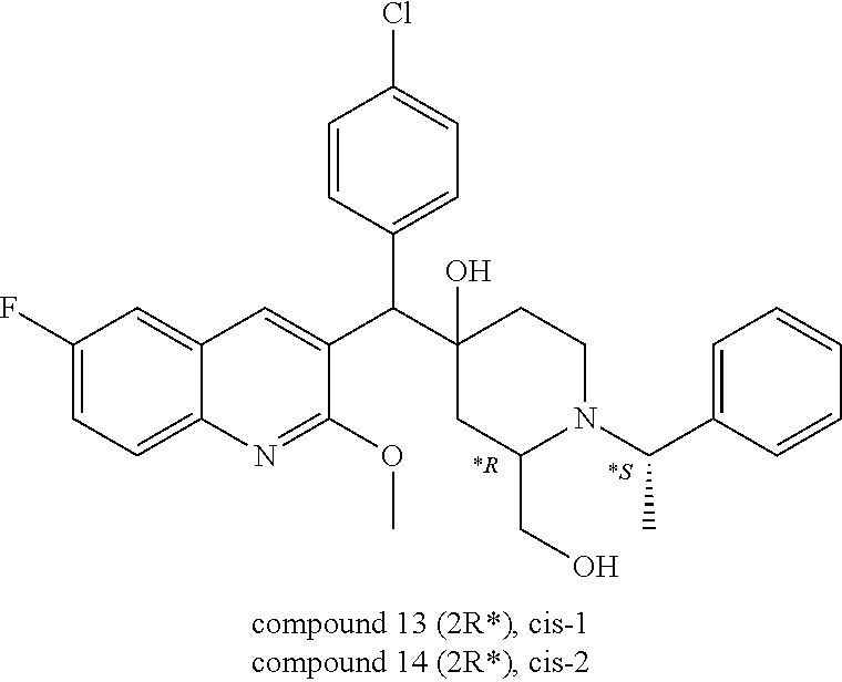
C1(F)=CC=C2C(=C1)C=C(C(C1(O)CC(CO)N(C(C3=CC=CC=C3)C)CC1)C1=CC=C(Cl)C=C1)C(OC)=N2
